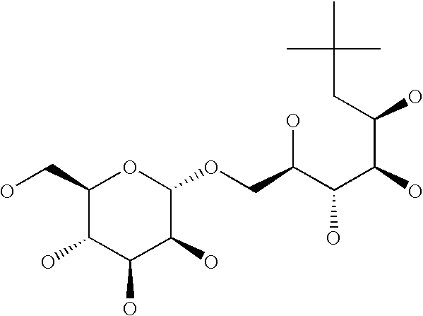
C1(CO)C(O)C(O)C(O)C(OCC(C(C(O)C(O)CC(C)(C)C)O)O)O1
